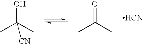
CC(C)(O)[CN].CC(C)=O.[HCN]
